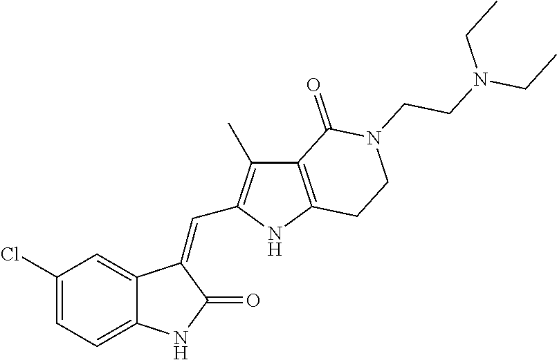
C1(Cl)=CC=C2C(=C1)C(=CC1=C(C)C3=C(N1)CCN(CCN(CC)CC)C3=O)C(=O)N2
